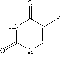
N1C(=O)NC=C(F)C1=O
